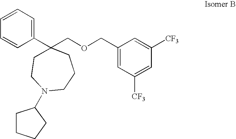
C1=CC=CC=C1C1(COCC2=CC([CF3])=CC([CF3])=C2)CCN(C2CCCC2)CCC1
